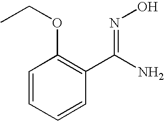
C1=CC=CC(C(N)=NO)=C1OCC
